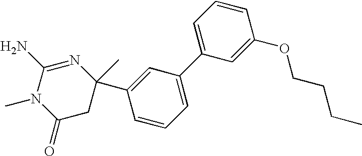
C1(=O)CC(C)(C2=CC(C3=CC=CC(OCCCC)=C3)=CC=C2)N=C(N)N1C
